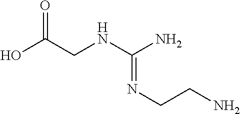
N(C(N)=NCCN)CC(O)=O
